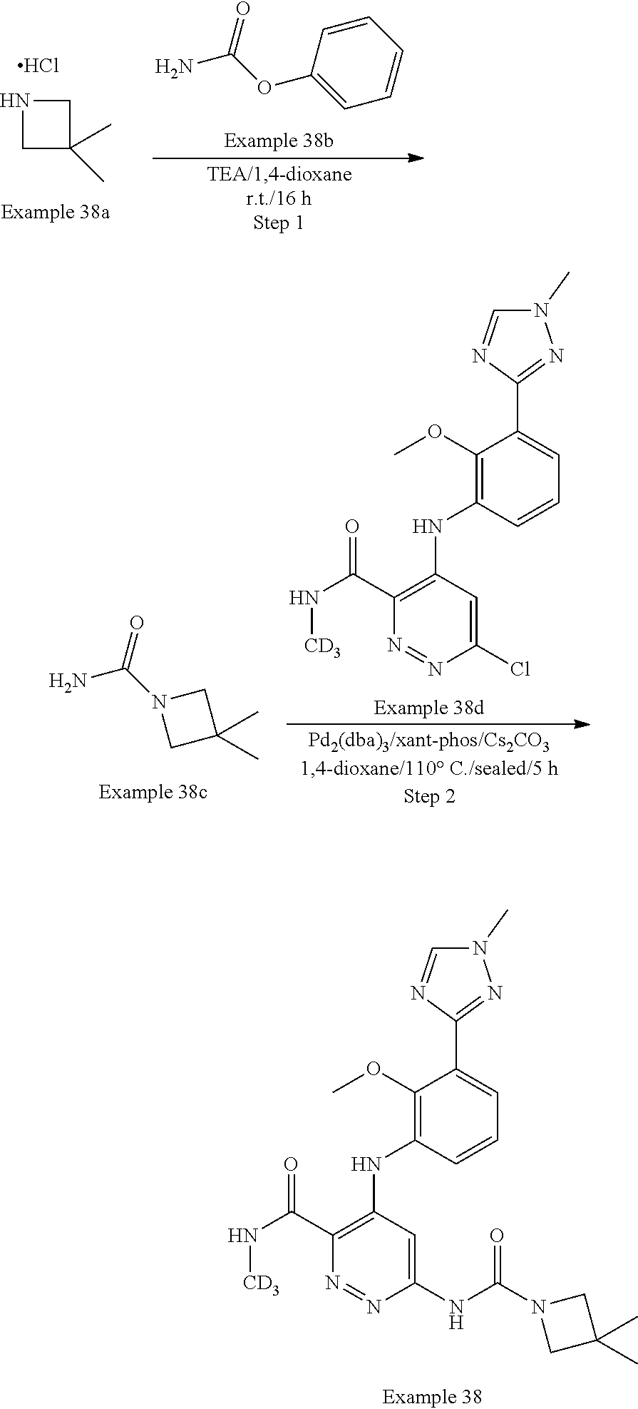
N1(C)C=NC(C2=CC=CC(NC3=C(C(=O)N[CD3])N=NC(NC(=O)N4CC(C)(C)C4)=C3)=C2OC)=N1.N1CC(C)(C)C1.Cl.NC(OC1=CC=CC=C1)=O.NC(=O)N1CC(C)(C)C1.N1(C)C=NC(C2=CC=CC(NC3=C(C(=O)N[CD3])N=NC(Cl)=C3)=C2OC)=N1
